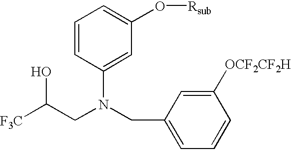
C1=CC(N(CC2=CC=CC([OCF2CF2H])=C2)CC([F3C])O)=CC(O[Rsub])=C1
